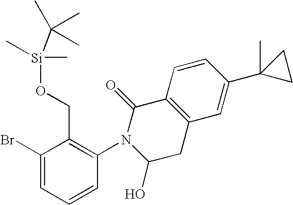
C1(Br)=CC=CC(N2C(O)CC3=C(C2=O)C=CC(C2(C)CC2)=C3)=C1CO[Si](C(C)(C)C)(C)C
